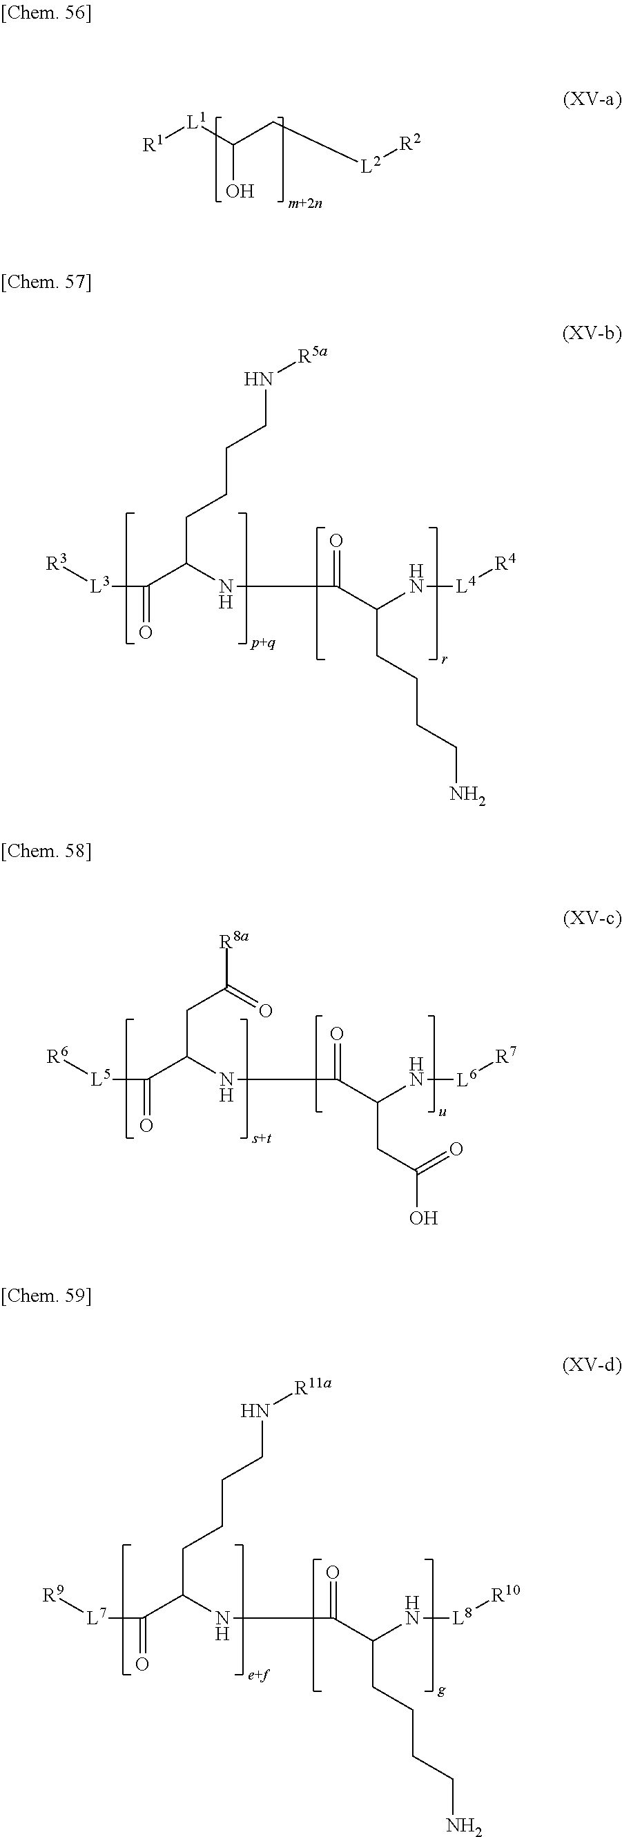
[R1][L1]C(C[L2][R2])O.C(C(NC(C(N[L4][R4])CCCCN)=O)CCCCN[R5a])([L3][R3])=O.C(C(NC(C(N[L6][R7])CC(=O)O)=O)CC([R8a])=O)([L5][R6])=O.C(C(NC(C(N[L8][R10])CCCCN)=O)CCCCN[R11a])([L7][R9])=O
